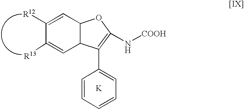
C12C(C=C([R12])C([R13])=C1)OC(N[COOH])=C2C1=CC=CC=C1.[K]
